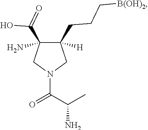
C1([H])(CCC[B(OH)2])C(C(O)=O)(N)CN(C(C(C)N)=O)C1
